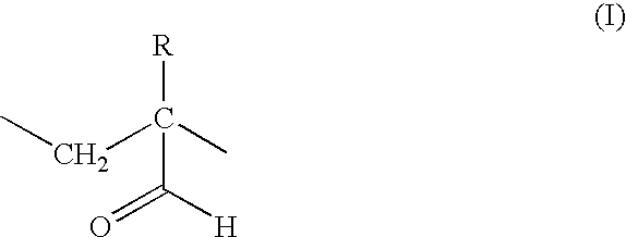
[R]C(C)(CC)C([H])=O
